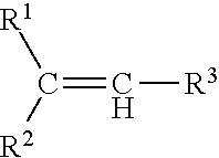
C(=C[R3])([R1])[R2]
